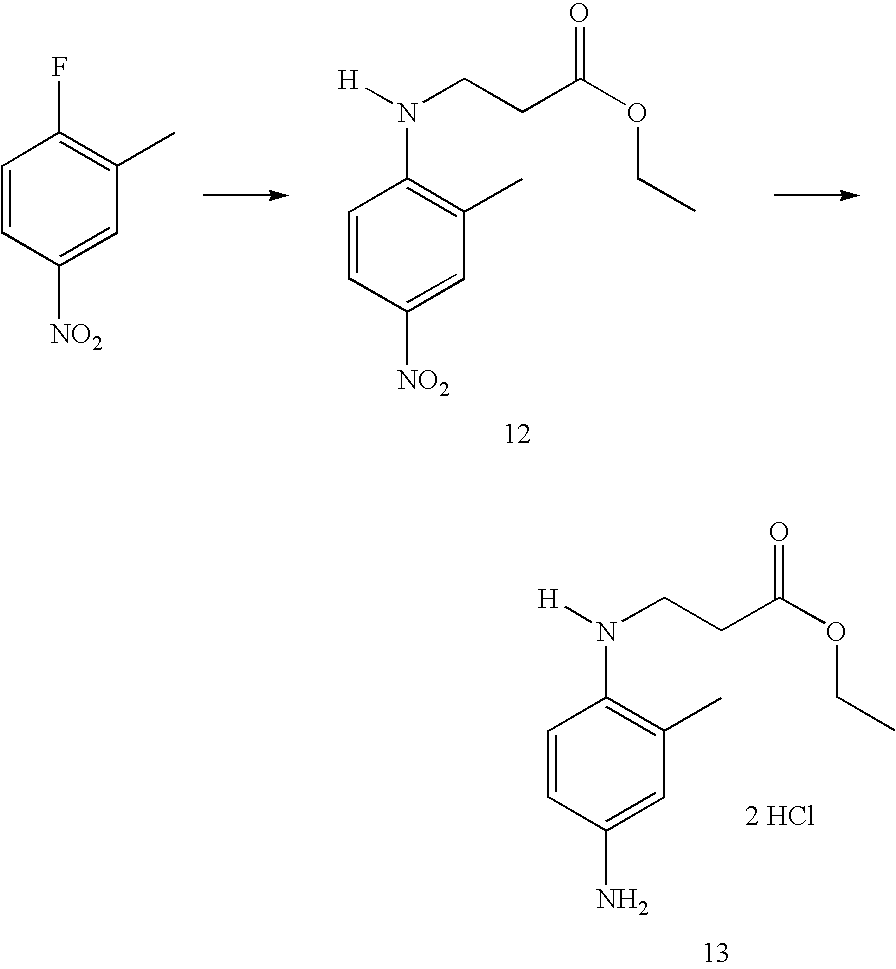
C1=CC([NO2])=CC(C)=C1F.C1=CC([NO2])=CC(C)=C1N([H])CCC(OCC)=O.C1=CC(N)=CC(C)=C1N([H])CCC(OCC)=O.[2 HCl]
